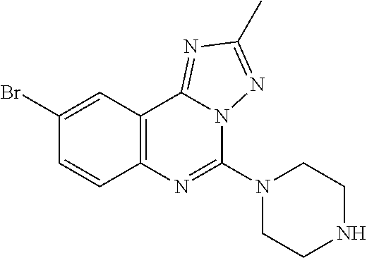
C1(Br)=CC2=C(C=C1)N=C(N1CCNCC1)N1C2=NC(C)=N1
